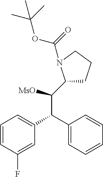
C1=CC(F)=CC(C(C2=CC=CC=C2)C([MsO])C2CCCN2C(=O)OC(C)(C)C)=C1
